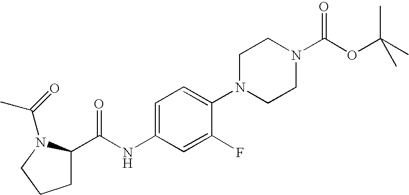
C1=C(NC(=O)C2CCCN2C(=O)C)C=C(F)C(N2CCN(C(OC(C)(C)C)=O)CC2)=C1
